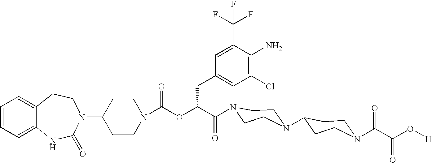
C12=CC=CC=C1NC(=O)N(C1CCN(C(=O)OC(C(=O)N3CCN(C4CCN(C(C(O[H])=O)=O)CC4)CC3)CC3=CC(Cl)=C(N)C(C(F)(F)F)=C3)CC1)CC2
